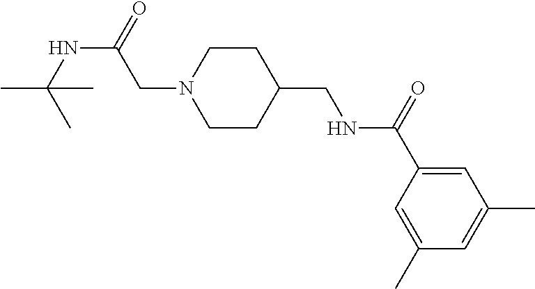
C1(C(=O)NCC2CCN(CC(NC(C)(C)C)=O)CC2)=CC(C)=CC(C)=C1
